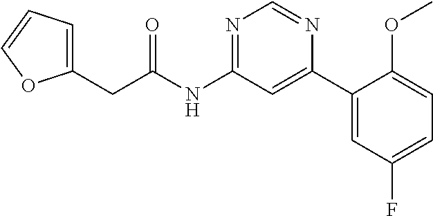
C1(CC(NC2=NC=NC(C3=CC(F)=CC=C3OC)=C2)=O)=CC=CO1
